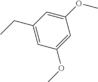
CCC1=CC(OC)=CC(OC)=C1
